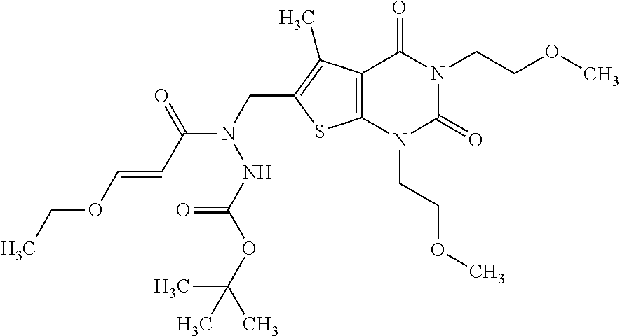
C12=C(N(CCOC)C(=O)N(CCOC)C1=O)SC(CN(C(C=COCC)=O)NC(=O)OC(C)(C)C)=C2C
